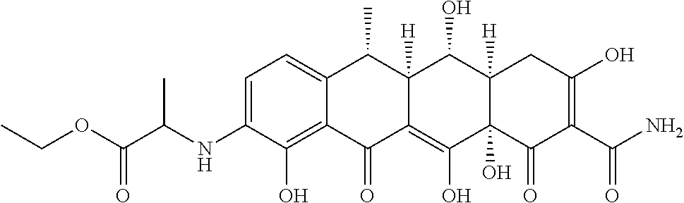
C1=C(NC(C(OCC)=O)C)C(O)=C2C(=C1)C(C)C1([H])C(=C(O)C3(O)C([H])(C1O)CC(O)=C(C(N)=O)C3=O)C2=O
